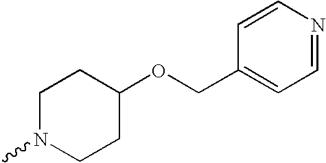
C1(OCC2=CC=NC=C2)CCN(C)CC1
